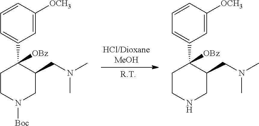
C1CN([Boc])CC(CN(C)C)C1(C1=CC=CC([OCH3])=C1)[OBz].C1CNCC(CN(C)C)C1(C1=CC=CC([OCH3])=C1)[OBz]
